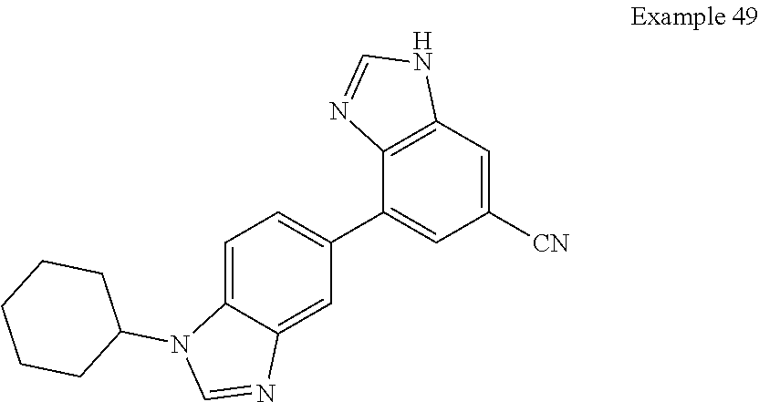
C12=C(C(C3=CC=C4C(=C3)N=CN4C3CCCCC3)=CC([CN])=C1)N=CN2
